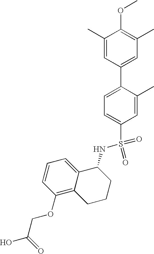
C1(C)=CC(C2=CC=C(S(NC3C4=CC=CC(OCC(O)=O)=C4CCC3)(=O)=O)C=C2C)=CC(C)=C1OC
